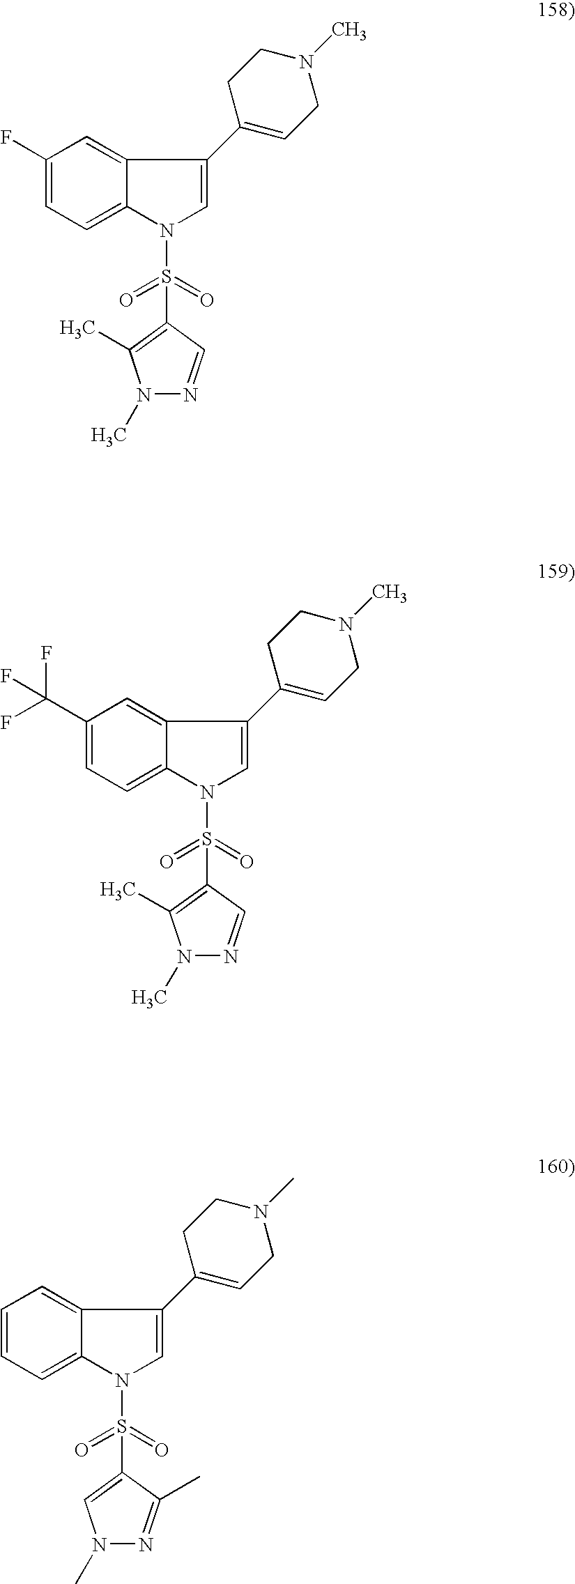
C1(F)=CC=C2C(=C1)C(C1=CCN(C)CC1)=CN2S(=O)(=O)C1=C(C)N(C)N=C1.C1(C(F)(F)F)=CC=C2C(=C1)C(C1=CCN(C)CC1)=CN2S(=O)(=O)C1=C(C)N(C)N=C1.C1=CC=C2C(=C1)C(C1=CCN(C)CC1)=CN2S(=O)(=O)C1=CN(C)N=C1C
